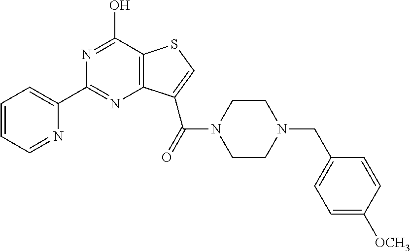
N1=C(O)C2=C(N=C1C1=CC=CC=N1)C(C(N1CCN(CC3=CC=C([OCH3])C=C3)CC1)=O)=CS2
